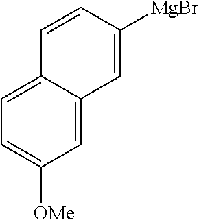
C1=C2C(=CC=C1[OMe])C=CC([MgBr])=C2
